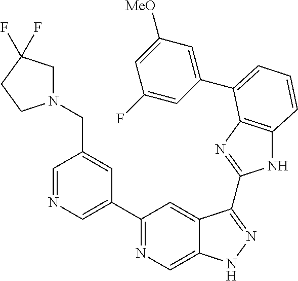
C1(C2=NC=C3C(=C2)C(C2=NC4=C(N2)C=CC=C4C2=CC([MeO])=CC(F)=C2)=NN3)=CN=CC(CN2CC(F)(F)CC2)=C1
